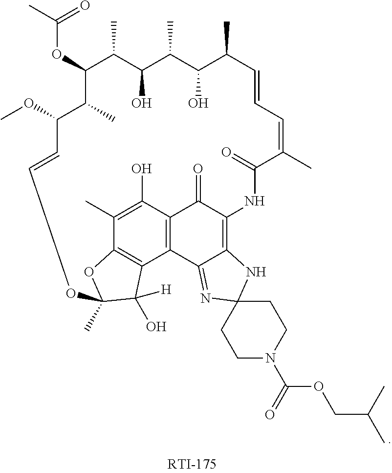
C(OC1C(C)C(OC)C=COC2(C)OC3=C(C4=C(C(=O)C(=C5C4=NC4(N5)CCN(C(OCC(C)C)=O)CC4)NC(=O)C(C)=CC=CC(C)C(O)C(C)C(O)C1C)C(O)=C3C)C2(O)[H])(C)=O
